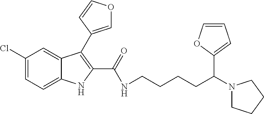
C12=CC=C(Cl)C=C1C(C1=COC=C1)=C(C(=O)NCCCCC(N1CCCC1)C1=CC=CO1)N2
